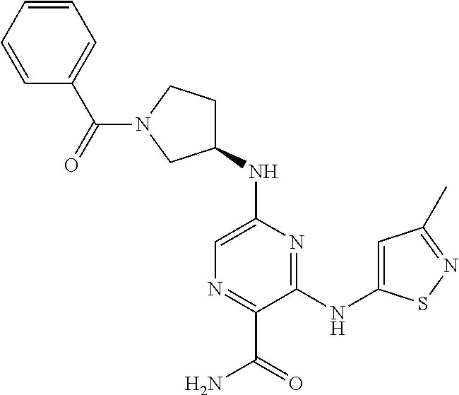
N(C1=CN=C(C(N)=O)C(NC2=CC(C)=NS2)=N1)C1CCN(C(C2=CC=CC=C2)=O)C1
